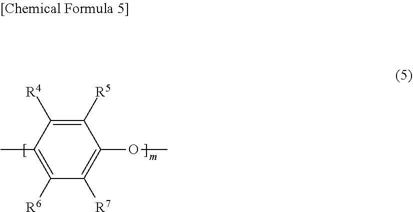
C1([R6])=C(C)C([R4])=C([R5])C(OC)=C1[R7]
